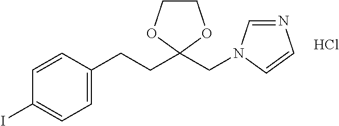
C1=CC(CCC2(CN3C=NC=C3)OCCO2)=CC=C1I.Cl
